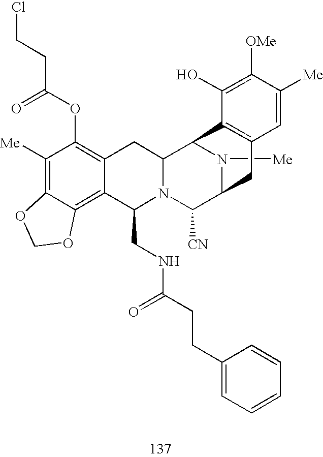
C1([Me])=C2C(=C3C(=C1OC(CCCl)=O)CC1N(C3CNC(=O)CCC3=CC=CC=C3)C([CN])C3N([Me])C1C1=C(C3)C=C([Me])C([OMe])=C1O)OCO2
